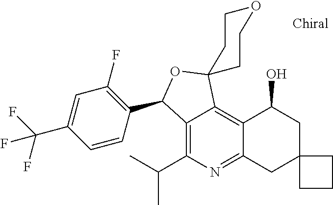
C12=C(C(C)C)N=C3C(=C1C1(OC2C2=C(F)C=C(C(F)(F)F)C=C2)CCOCC1)C(O)CC1(C3)CCC1
